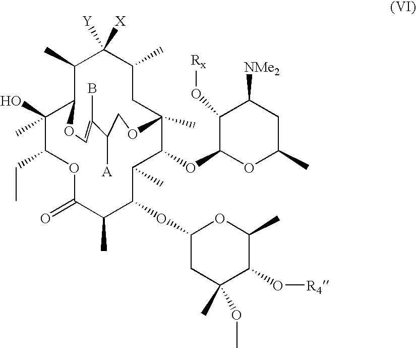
C1(O)(C)C(CC)OC(=O)C(C)C(OC2CC(C)(OC)C(O[R4])C(C)O2)C(C)C(OC2OC(C)CC([NMe2])C2O[Rx])C2(C)CC(C)C([X])([Y])C(C)C1OC=C(B)C([A])CO2
